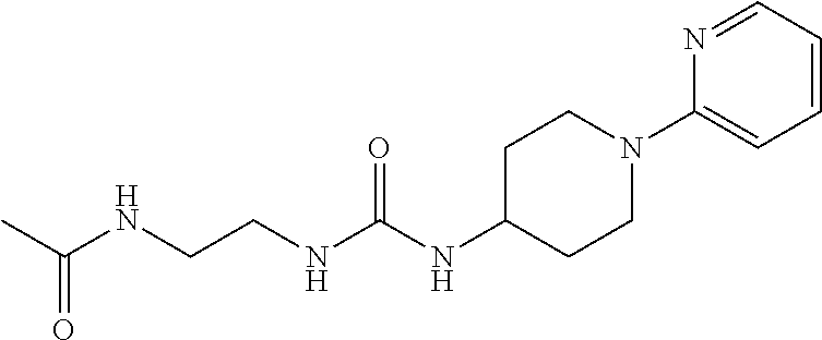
C1(N2CCC(NC(NCCNC(C)=O)=O)CC2)=CC=CC=N1
